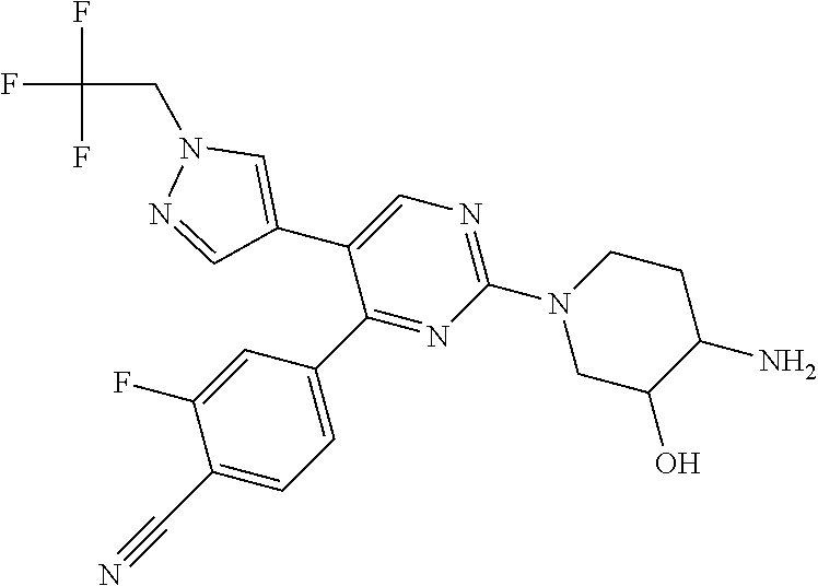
C1(C2=CN(CC(F)(F)F)N=C2)=CN=C(N2CC(O)C(N)CC2)N=C1C1=CC=C(C#N)C(F)=C1
